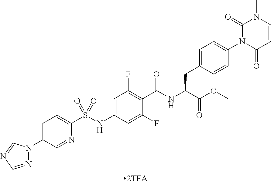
N1=CN=CN1C1=CC=C(S(NC2=CC(F)=C(C(NC(C(OC)=O)CC3=CC=C(N4C(=O)C=CN(C)C4=O)C=C3)=O)C(F)=C2)(=O)=O)N=C1
